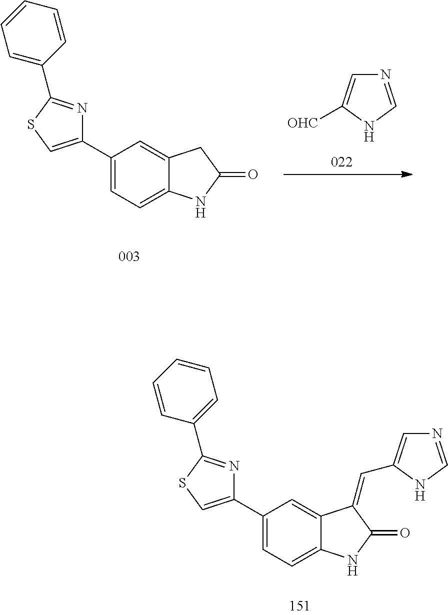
N1=CNC([OHC])=C1.C1(C2=CC=C3C(=C2)CC(=O)N3)=CSC(C2=CC=CC=C2)=N1.C1(C2=CC=C3C(=C2)C(=CC2=CN=CN2)C(=O)N3)=CSC(C2=CC=CC=C2)=N1
